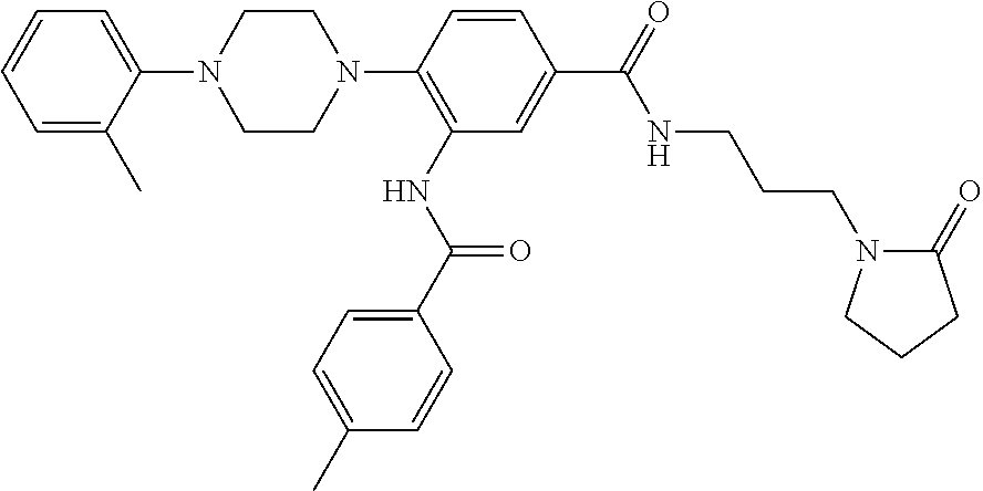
C1=C(C)C(N2CCN(C3=C(NC(C4=CC=C(C)C=C4)=O)C=C(C(=O)NCCCN4C(=O)CCC4)C=C3)CC2)=CC=C1
